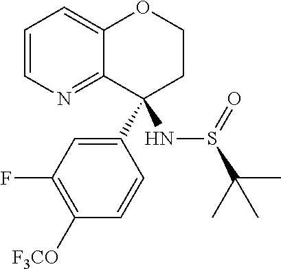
C1=CN=C2C(=C1)OCCC2(C1=CC(F)=C([F3CO])C=C1)NS(C(C)(C)C)=O
